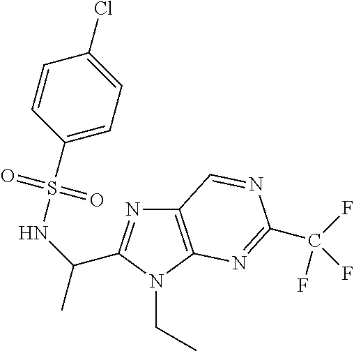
C12=C(N(CC)C(C(NS(C3=CC=C(Cl)C=C3)(=O)=O)C)=N1)N=C(C(F)(F)F)N=C2
